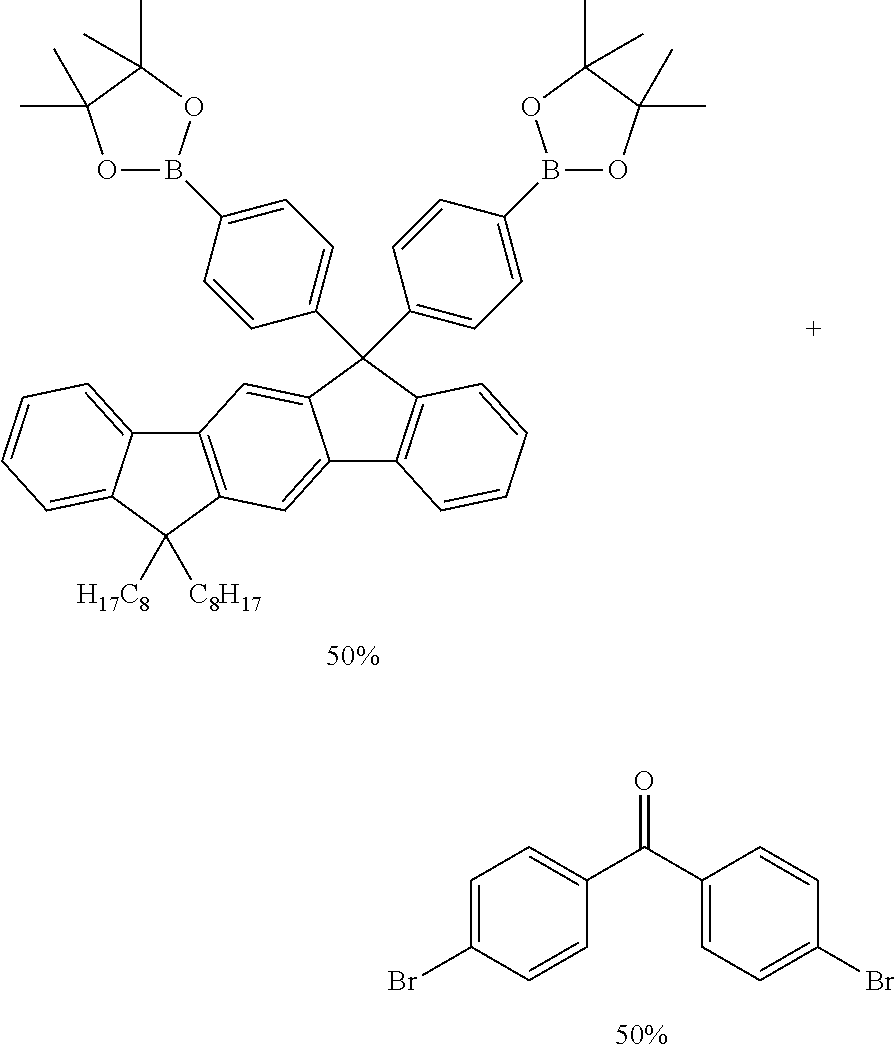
C12=C(C([H17C8])([C8H17])C3=CC=CC=C13)C=C1C(=C2)C(C2=CC=C(B3OC(C)(C)C(C)(C)O3)C=C2)(C2=CC=C(B3OC(C)(C)C(C)(C)O3)C=C2)C2=C1C=CC=C2.C1=C(Br)C=CC(C(C2=CC=C(Br)C=C2)=O)=C1
